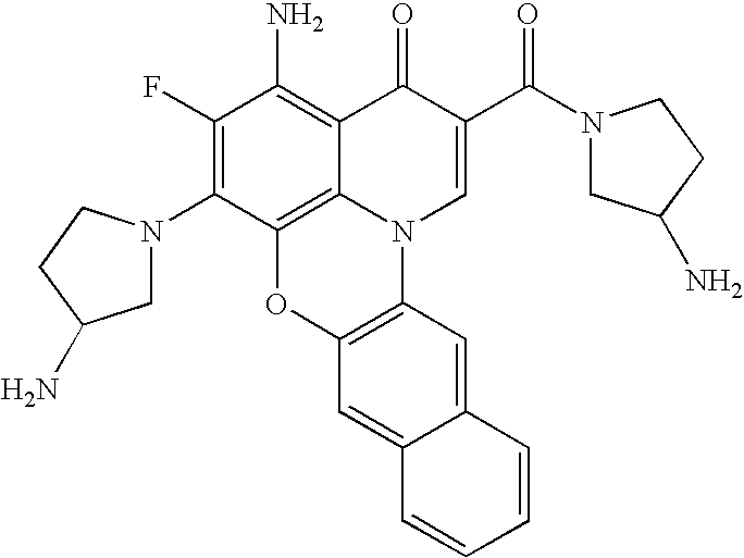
C1(F)=C(N2CC(N)CC2)C2=C3C(=C1N)C(=O)C(C(N1CC(N)CC1)=O)=CN3C1=C(O2)C=C2C(=C1)C=CC=C2
